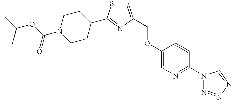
C1=C(COC2=CN=C(N3N=NN=C3)C=C2)N=C(C2CCN(C(OC(C)(C)C)=O)CC2)S1
